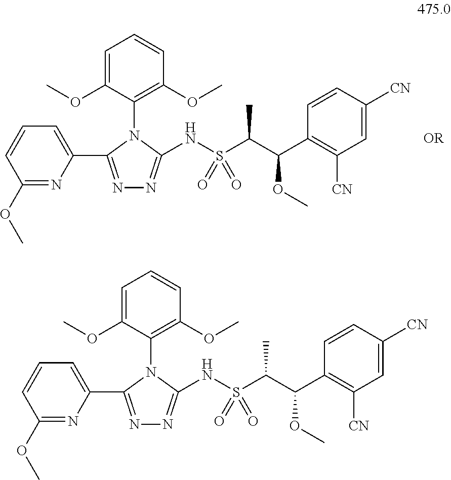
C1(OC)=NC(C2=NN=C(NS(C(C(C3=C([CN])C=C([CN])C=C3)OC)C)(=O)=O)N2C2=C(OC)C=CC=C2OC)=CC=C1.C1(OC)=NC(C2=NN=C(NS(C(C(C3=C([CN])C=C([CN])C=C3)OC)C)(=O)=O)N2C2=C(OC)C=CC=C2OC)=CC=C1
